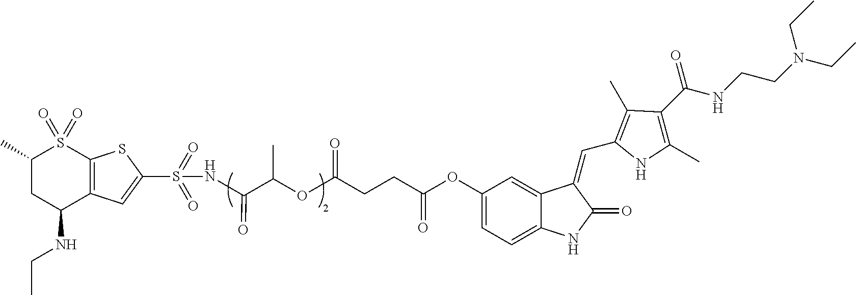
C1(C)CC(NCC)C2=C(S1(=O)=O)SC(S(=O)(=O)NC(C(C)OC(=O)CCC(OC1=CC=C3C(=C1)C(=CC1=C(C)C(C(NCCN(CC)CC)=O)=C(C)N1)C(=O)N3)=O)=O)=C2
